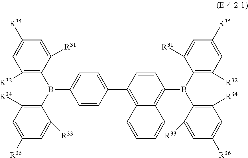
C1=C([R31])C(B(C2=C([R34])C=C([R36])C=C2[R33])C2=C3C(=C(C4=CC=C(B(C5=C([R34])C=C([R36])C=C5[R33])C5=C([R32])C=C([R35])C=C5[R31])C=C4)C=C2)C=CC=C3)=C([R32])C=C1[R35]
